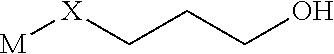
[M][X]CCCO
